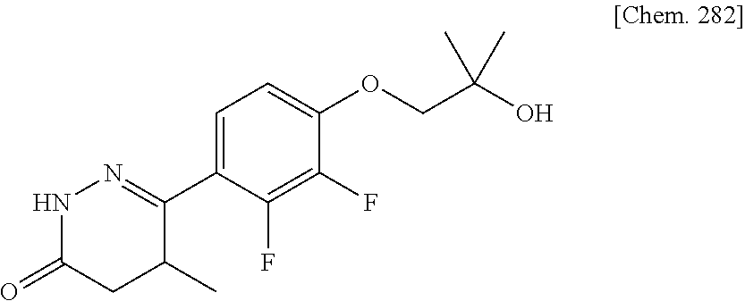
C1(C2=NNC(=O)CC2C)=CC=C(OCC(C)(C)O)C(F)=C1F
